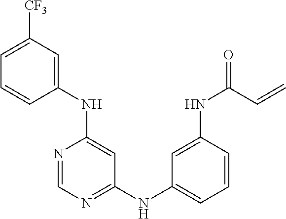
C1=C([CF3])C=C(NC2=CC(NC3=CC=CC(NC(=O)C=C)=C3)=NC=N2)C=C1
